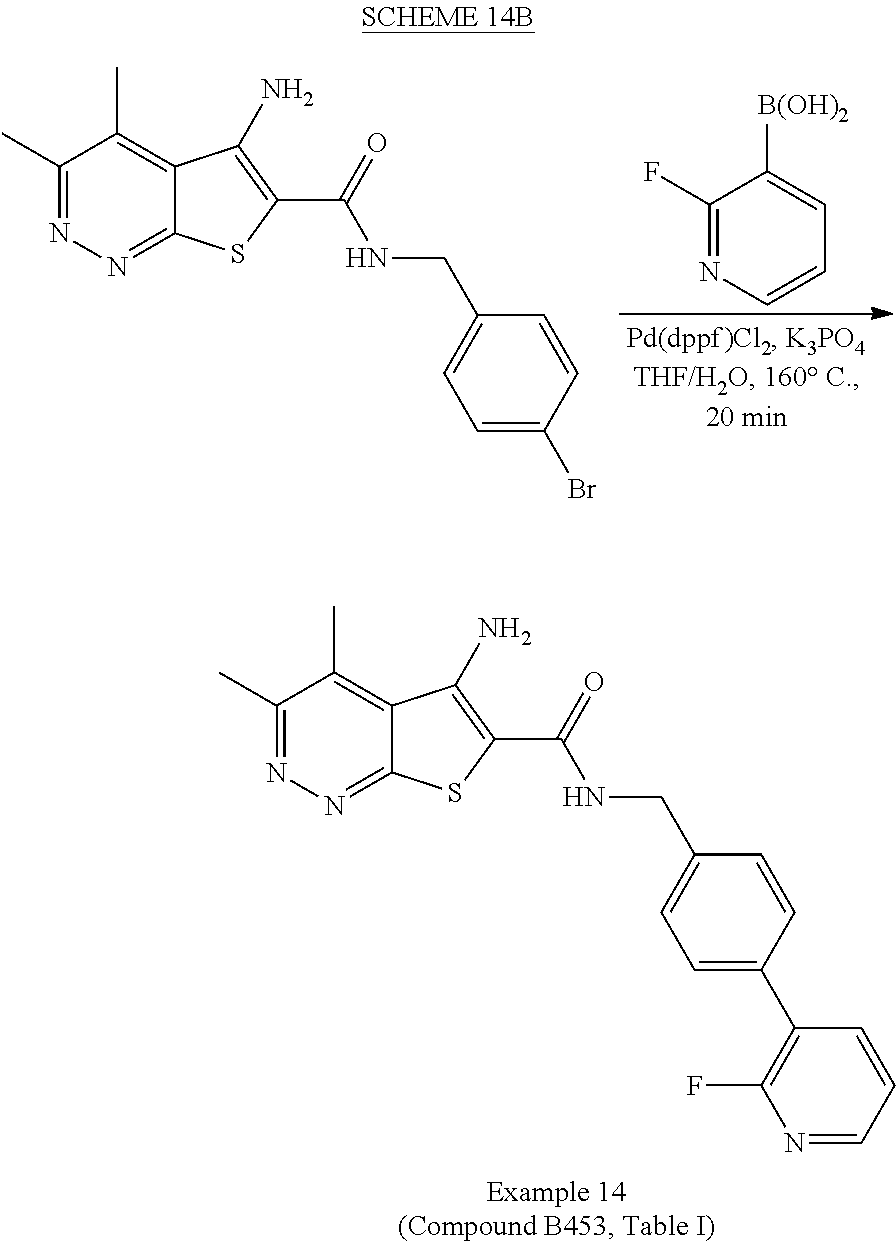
C1(C)=NN=C2C(=C1C)C(N)=C(C(NCC1=CC=C(C3=C(F)N=CC=C3)C=C1)=O)S2.C1(C)=NN=C2C(=C1C)C(N)=C(C(NCC1=CC=C(Br)C=C1)=O)S2.C1(F)=NC=CC=C1[B(OH)2]
